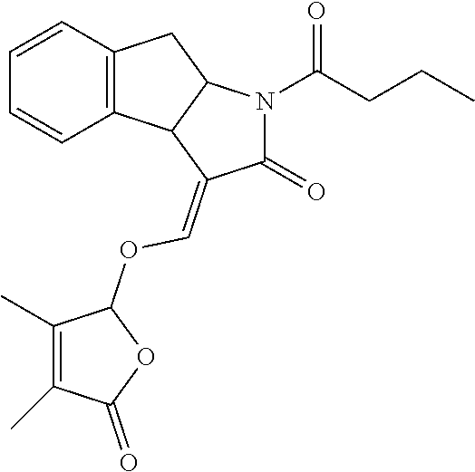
C12=C(C=CC=C1)CC1C2C(=COC2C(C)=C(C)C(=O)O2)C(=O)N1C(CCC)=O
